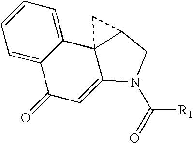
C1=C2C(=CC=C1)C13C(=CC2=O)N(C(=O)[R1])CC1C3
